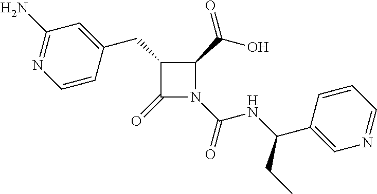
C1(CC2=CC(N)=NC=C2)C(=O)N(C(=O)NC(C2=CN=CC=C2)CC)C1C(=O)O
